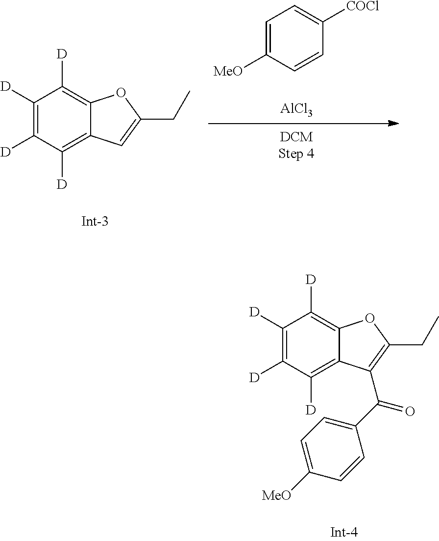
C1([D])=C([D])C([D])=C2C(=C1[D])OC(CC)=C2.C1=C([MeO])C=CC([COCl])=C1.[AlCl3].C1([D])=C([D])C([D])=C2C(=C1[D])OC(CC)=C2C(C1=CC=C([MeO])C=C1)=O
